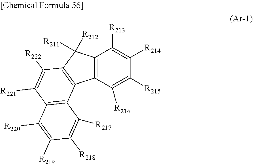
C12=C(C([R216])=C([R215])C([R214])=C1[R213])C1=C(C2([R212])[R211])C([R222])=C([R221])C2=C1C([R217])=C([R218])C([R219])=C2[R220]
